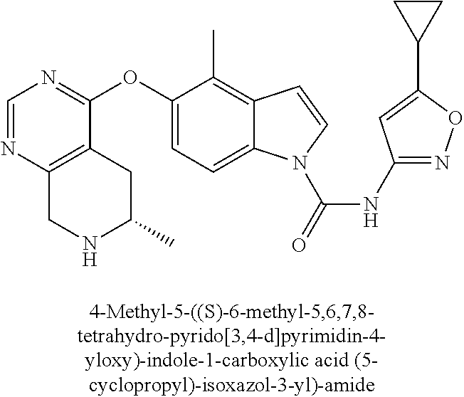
C1(OC2=NC=NC3=C2CC(C)NC3)=CC=C2C(=C1C)C=CN2C(=O)NC1=NOC(C2CC2)=C1
